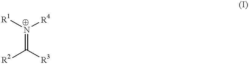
N(=C([R2])[R3])([R1])[R4]
